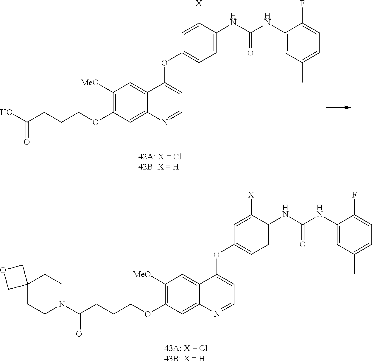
O(C1=C([MeO])C=C2C(=C1)N=CC=C2OC1=CC=C(NC(NC2=CC(C)=CC=C2F)=O)C([X])=C1)CCCC(O)=O.O(C1=C([MeO])C=C2C(=C1)N=CC=C2OC1=CC=C(NC(NC2=CC(C)=CC=C2F)=O)C([X])=C1)CCCC(N1CCC2(CC1)COC2)=O
